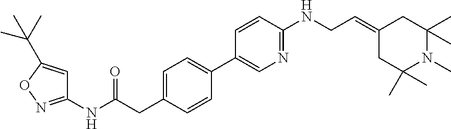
N(C(CC1=CC=C(C2=CN=C(NCC=C3CC(C)(C)N(C)C(C)(C)C3)C=C2)C=C1)=O)C1=NOC(C(C)(C)C)=C1
